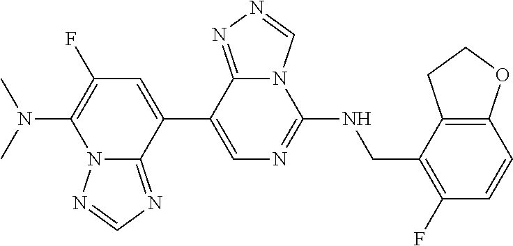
C1(C2=CC(F)=C(N(C)C)N3C2=NC=N3)=CN=C(NCC2=C(F)C=CC3=C2CCO3)N2C1=NN=C2
